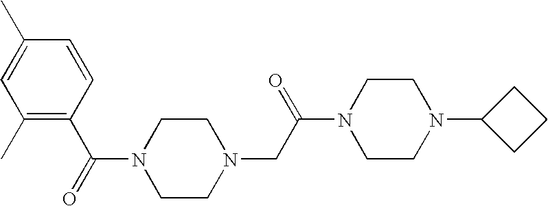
C1(C)=C(C(N2CCN(CC(=O)N3CCN(C4CCC4)CC3)CC2)=O)C=CC(C)=C1
